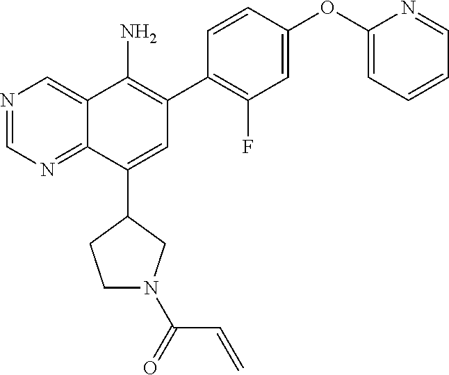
N1=CN=C2C(=C1)C(N)=C(C1=C(F)C=C(OC3=CC=CC=N3)C=C1)C=C2C1CCN(C(C=C)=O)C1
